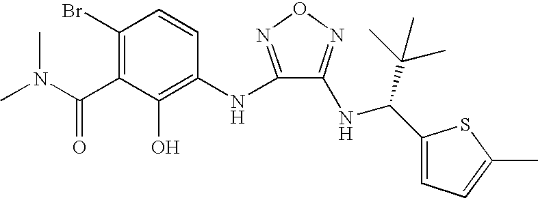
C1(Br)=C(C(N(C)C)=O)C(O)=C(NC2=NON=C2NC(C2=CC=C(C)S2)C(C)(C)C)C=C1
